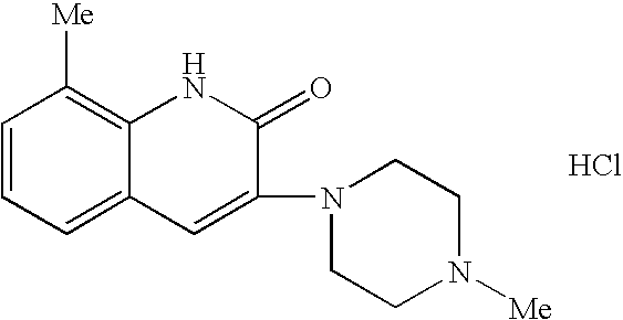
C1=CC=C2C(=C1[Me])NC(=O)C(N1CCN([Me])CC1)=C2.Cl
